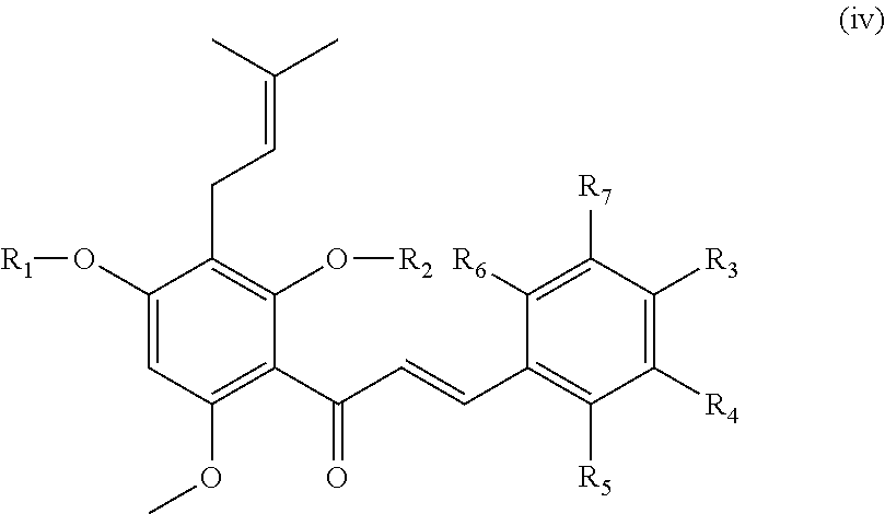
C1(O[R1])=CC(OC)=C(C(C=CC2=C([R5])C([R4])=C([R3])C([R7])=C2[R6])=O)C(O[R2])=C1CC=C(C)C
